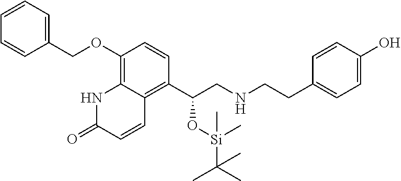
C1(OCC2=CC=CC=C2)=C2C(=C(C(CNCCC3=CC=C(O)C=C3)O[Si](C(C)(C)C)(C)C)C=C1)C=CC(=O)N2
